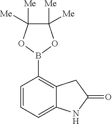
C1([Me])([Me])C([Me])([Me])OB(C2=C3C(=CC=C2)NC(=O)C3)O1
